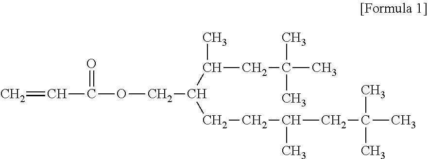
C=CC(OCC(C(C)CC(C)(C)C)CCC(CC(C)(C)C)C)=O
